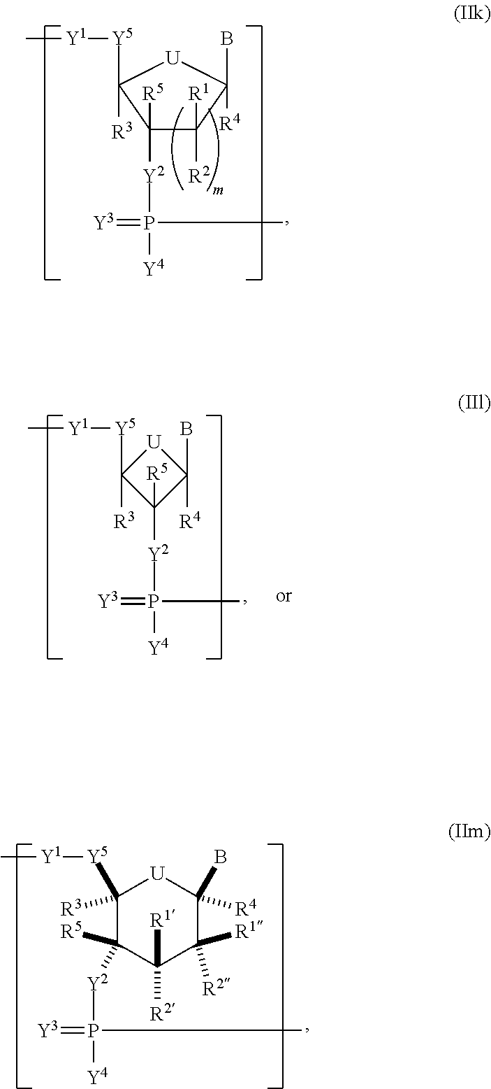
C1([Y5][Y1]C)([R3])C([Y2]P([Y4])(=[Y3])C)([R5])C([R2])([R1])C([R2])([R1])C(B)([R4])[U]1.C1([Y2]P([Y4])(=[Y3])C)([R5])C([R2])([R1])C(B)([R4])[U]C1([Y5][Y1]C)[R3].[U]1C([Y5][Y1]C)([R3])C([R5])([Y2]P([Y4])(=[Y3])C)C1(B)[R4]
